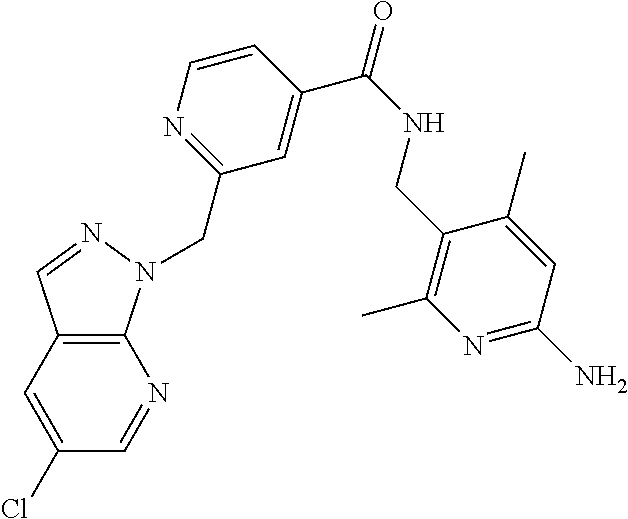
C12=C(N(CC3=NC=CC(C(NCC4=C(C)N=C(N)C=C4C)=O)=C3)N=C1)N=CC(Cl)=C2
